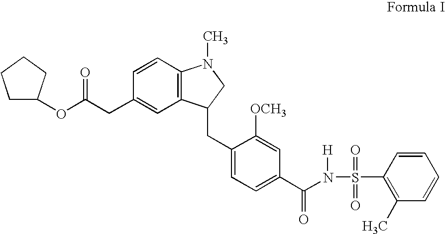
C1C(OC(CC2=CC3=C(C=C2)N(C)CC3CC2=CC=C(C(N(S(C3=C(C)C=CC=C3)(=O)=O)[H])=O)C=C2[OCH3])=O)CCC1
